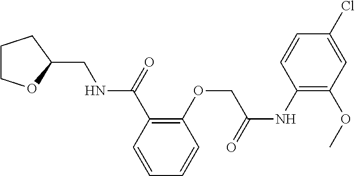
C1(C(NCC2OCCC2)=O)=C(OCC(NC2=C(OC)C=C(Cl)C=C2)=O)C=CC=C1
